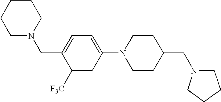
C1(N2CCC(CN3CCCC3)CC2)=CC=C(CN2CCCCC2)C([F3C])=C1
